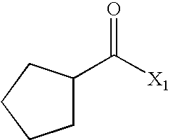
C([X1])(=O)C1CCCC1
